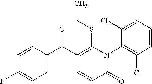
C1=CC(C(C2=C(SCC)N(C3=C(Cl)C=CC=C3Cl)C(=O)C=C2)=O)=CC=C1F
